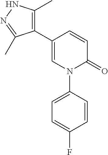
C1=CC(C2=C(C)NN=C2C)=CN(C2=CC=C(F)C=C2)C1=O
